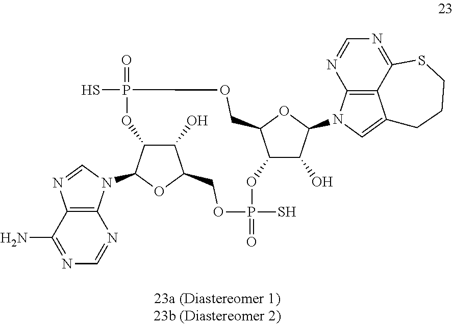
C12=C3C(=NC=N1)SCCCC3=CN2C1C(O)C2C(O1)COP(S)(=O)OC1C(O)C(OC1N1C3=C(C(N)=NC=N3)N=C1)COP(=O)(S)O2
